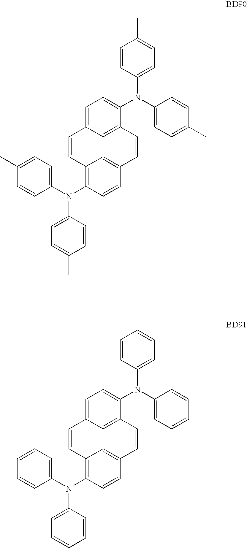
C12=C3C(=CC=C1N(C1=CC=C(C)C=C1)C1=CC=C(C)C=C1)C=CC1=C(N(C4=CC=C(C)C=C4)C4=CC=C(C)C=C4)C=CC(=C31)C=C2.C12=C3C(=CC=C1N(C1=CC=CC=C1)C1=CC=CC=C1)C=CC1=C(N(C4=CC=CC=C4)C4=CC=CC=C4)C=CC(=C31)C=C2
